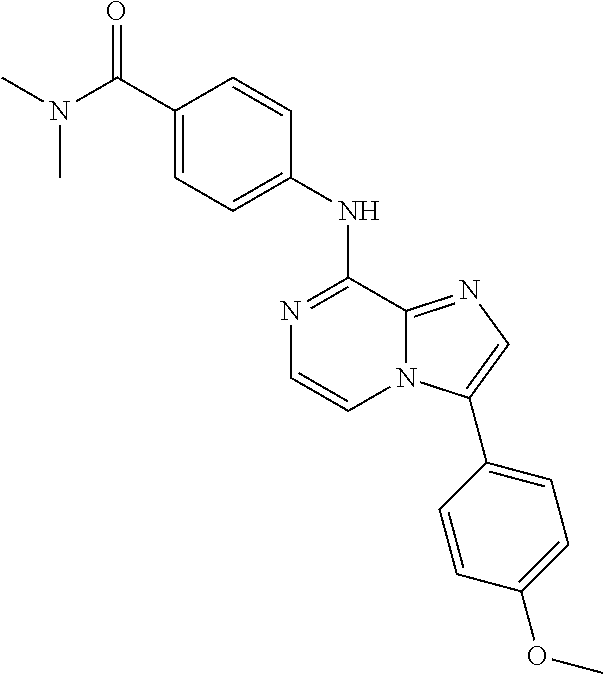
C1(C(=O)N(C)C)=CC=C(NC2=NC=CN3C2=NC=C3C2=CC=C(OC)C=C2)C=C1
